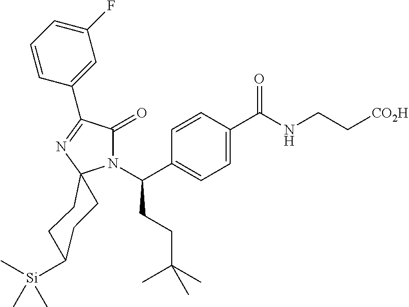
N1(C(C2=CC=C(C(NCC[CO2H])=O)C=C2)CCC(C)(C)C)C(=O)C(C2=CC(F)=CC=C2)=NC12CCC([Si](C)(C)C)CC2
